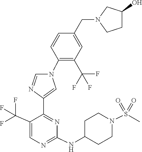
C1(CN2CCC(O)C2)=CC(C(F)(F)F)=C(N2C=C(C3=NC(NC4CCN(S(=O)(=O)C)CC4)=NC=C3C(F)(F)F)N=C2)C=C1
